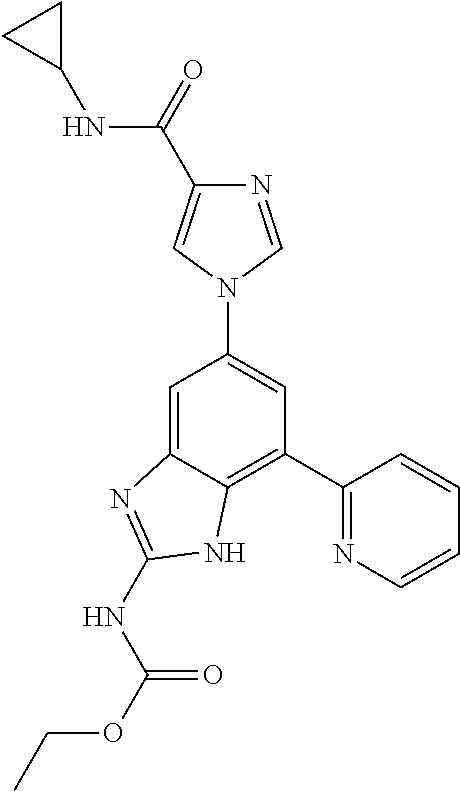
C1=C2C(=C(C3=NC=CC=C3)C=C1N1C=C(C(=O)NC3CC3)N=C1)NC(NC(OCC)=O)=N2
